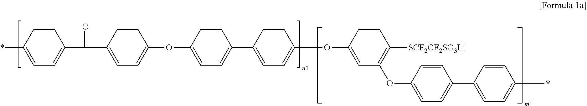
*C1=CC=C(C(C2=CC=C(OC3=CC=C(C4=CC=C(OC5=CC(OC6=CC=C(C7=CC=C(*)C=C7)C=C6)=C([SCF2CF2SO3Li])C=C5)C=C4)C=C3)C=C2)=O)C=C1
